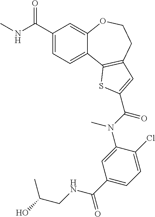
O=C(NC)C1=CC=C2C(=C1)OCCC1=C2SC(C(N(C2=CC(C(=O)NCC(O)C)=CC=C2Cl)C)=O)=C1
